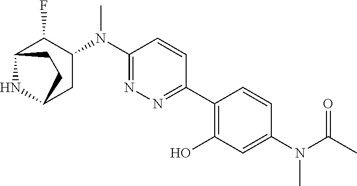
C1(N(C2C(F)C3NC(C2)CC3)C)=NN=C(C2=C(O)C=C(N(C(C)=O)C)C=C2)C=C1
